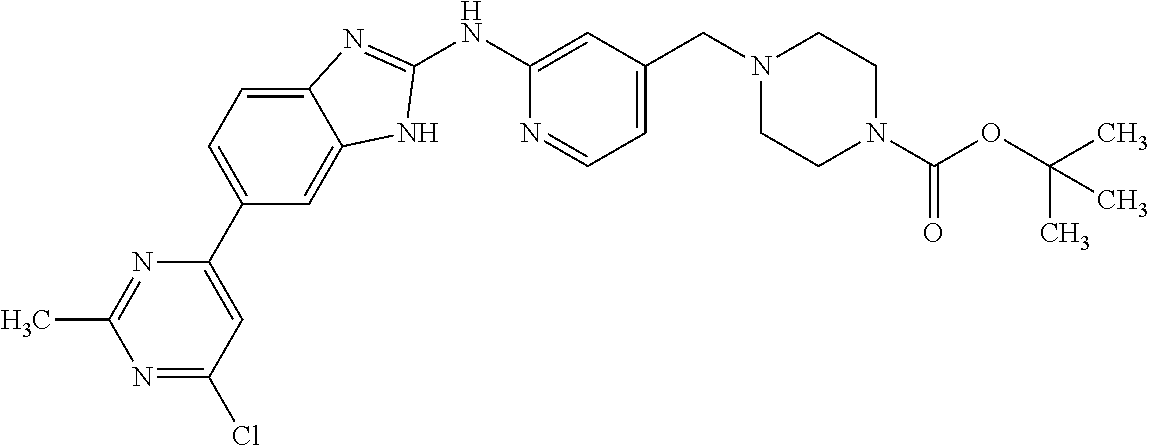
N1=C(Cl)C=C(C2=CC=C3C(=C2)NC(NC2=CC(CN4CCN(C(OC(C)(C)C)=O)CC4)=CC=N2)=N3)N=C1C
